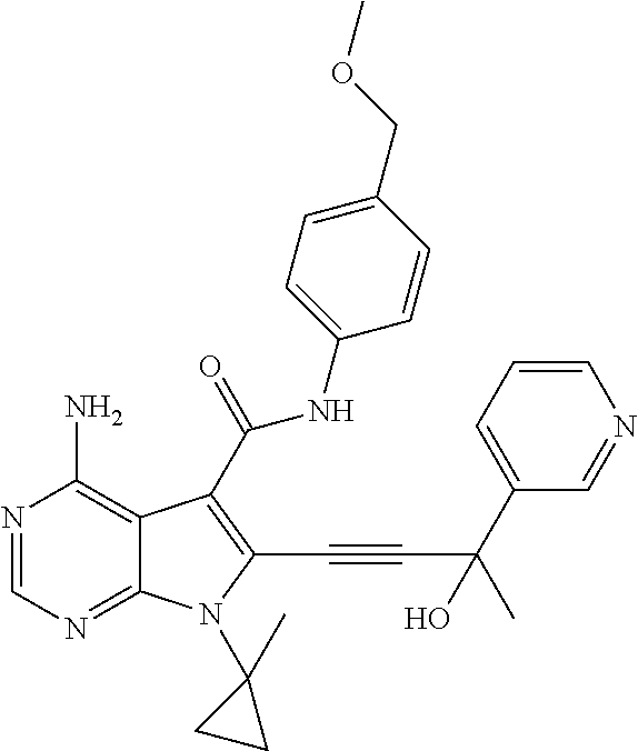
N1=CN=C2C(=C1N)C(C(NC1=CC=C(COC)C=C1)=O)=C(C#CC(C1=CC=CN=C1)(C)O)N2C1(C)CC1
